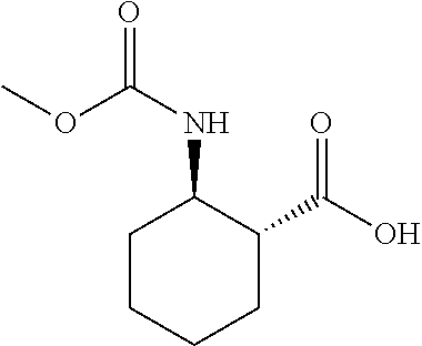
C1C(NC(OC)=O)C(C(=O)O)CCC1
